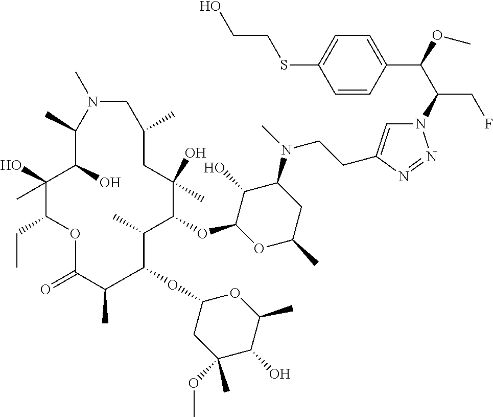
N1=NN(C(C(C2=CC=C(SCCO)C=C2)OC)CF)C=C1CCN(C1C(O)C(OC2C(C)C(OC3CC(OC)(C)C(O)C(C)O3)C(C)C(=O)OC(CC)C(O)(C)C(O)C(C)N(C)CC(C)CC2(O)C)OC(C)C1)C
